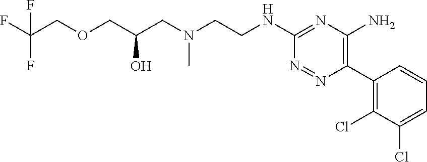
C(C(CN(CCNC1=NC(N)=C(C2=C(Cl)C(Cl)=CC=C2)N=N1)C)O)OCC(F)(F)F
